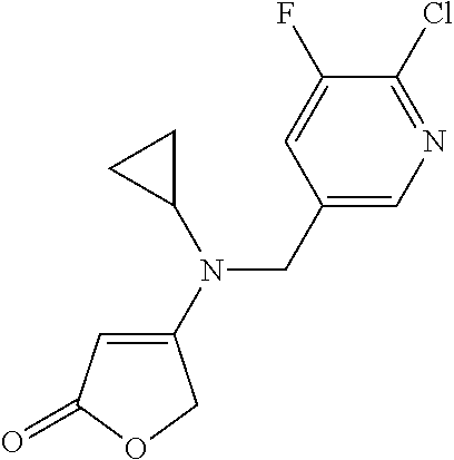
C1(N(CC2=CN=C(Cl)C(F)=C2)C2CC2)=CC(=O)OC1
